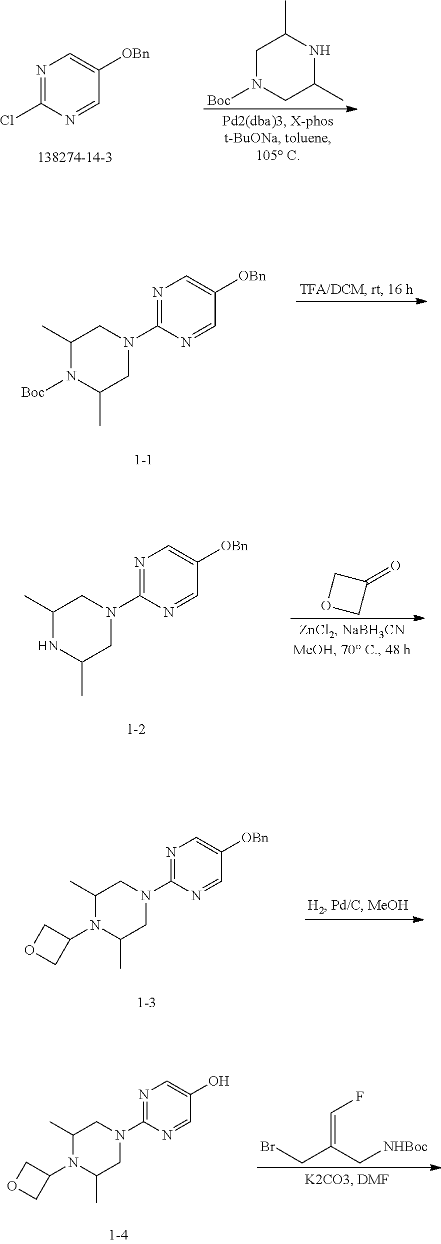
C1N([Boc])CC(C)NC1C.N1=C(Cl)N=CC([OBn])=C1.C1(C)N([Boc])C(C)CN(C2=NC=C([OBn])C=N2)C1.O1CC(=O)C1.C1(C)NC(C)CN(C2=NC=C([OBn])C=N2)C1.C1(C)N(C2COC2)C(C)CN(C2=NC=C([OBn])C=N2)C1.BrCC(C[NHBoc])=CF.C1(C)N(C2COC2)C(C)CN(C2=NC=C(O)C=N2)C1
